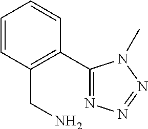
C1=CC(CN)=C(C2=NN=NN2C)C=C1
